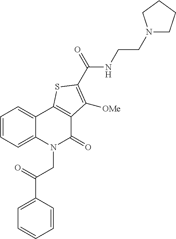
C(CNC(C1=C([OMe])C2=C(C3=CC=CC=C3N(CC(C3=CC=CC=C3)=O)C2=O)S1)=O)N1CCCC1
